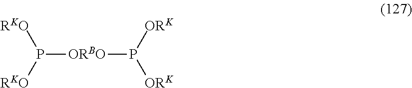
P([ORBO]P([ORK])[ORK])([RKO])[RKO]
